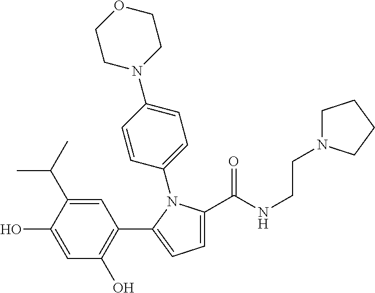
C1=C(C(NCCN2CCCC2)=O)N(C2=CC=C(N3CCOCC3)C=C2)C(C2=C(O)C=C(O)C(C(C)C)=C2)=C1
